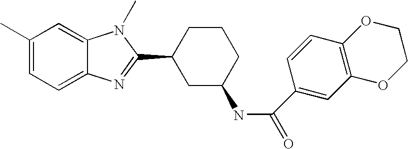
CC1=CC=C2C(=C1)N(C)C(C1CC(NC(C3=CC4=C(C=C3)OCCO4)=O)CCC1)=N2
